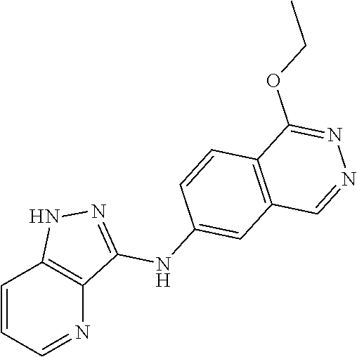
C1=CC=NC2=C1NN=C2NC1=CC2=C(C=C1)C(OCC)=NN=C2
